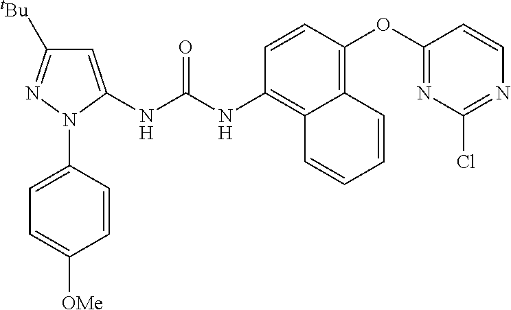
C1=C(NC(NC2=C3C(=C(OC4=NC(Cl)=NC=C4)C=C2)C=CC=C3)=O)N(C2=CC=C([OMe])C=C2)N=C1[tBu]
